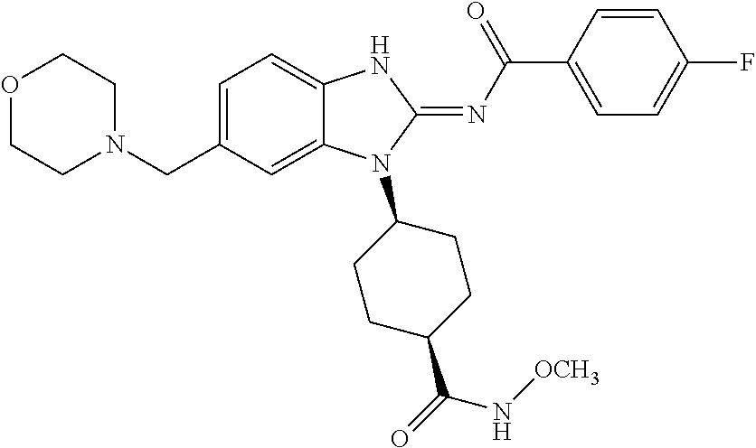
C1=C(CN2CCOCC2)C=C2C(=C1)NC(=NC(C1=CC=C(F)C=C1)=O)N2C1CCC(C(=O)N[OCH3])CC1
